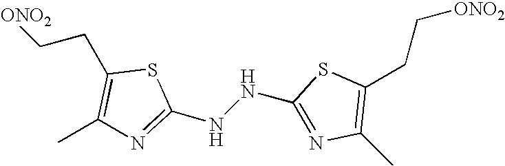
C1(C)=C(CC[ONO2])SC(NNC2=NC(C)=C(CC[ONO2])S2)=N1
